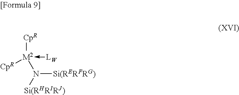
[CpR][M2](-[LW])(N([Si(RHRIRJ)])[Si(RERFRG)])[CpR]
